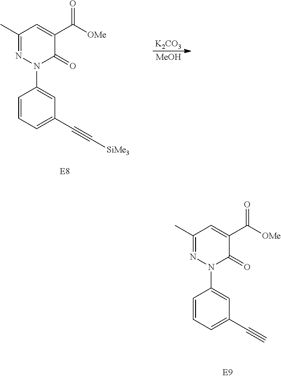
C1(C)=NN(C2=CC(C#C)=CC=C2)C(=O)C(C([OMe])=O)=C1.C1(C)=NN(C2=CC(C#C[SiMe3])=CC=C2)C(=O)C(C([OMe])=O)=C1.[K2CO3].[MeOH]
